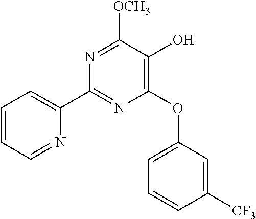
C1(C2=CC=CC=N2)=NC(OC2=CC=CC([CF3])=C2)=C(O)C([OCH3])=N1
